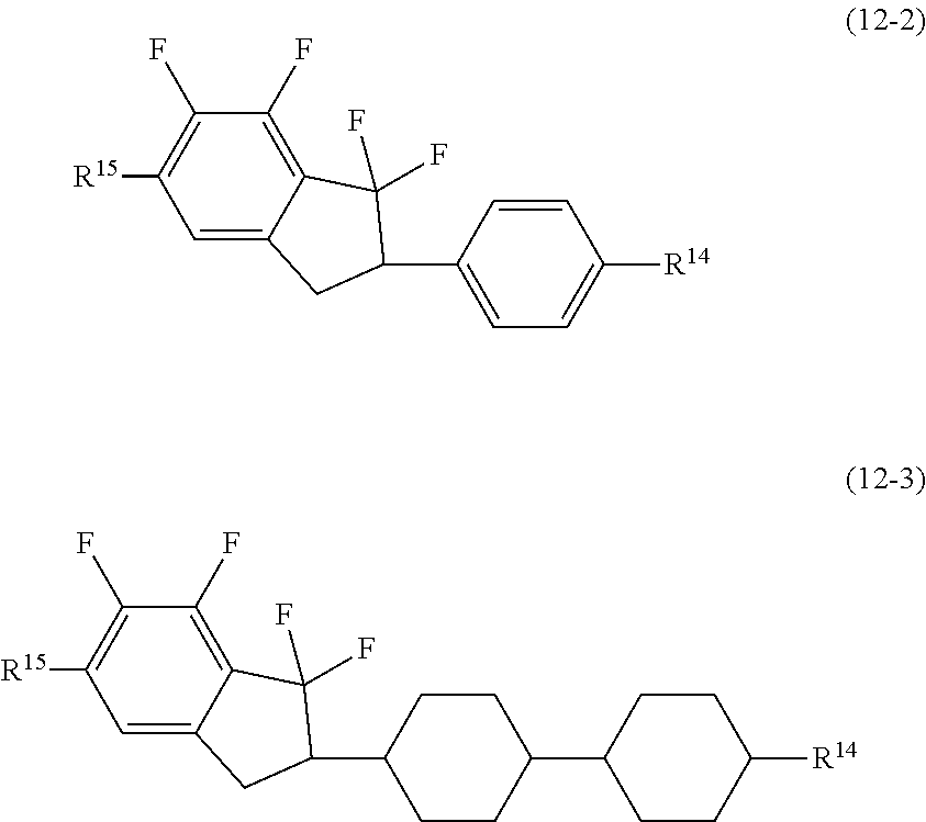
C12=C(F)C(F)=C([R15])C=C1CC(C1=CC=C([R14])C=C1)C2(F)F.C12=C(F)C(F)=C([R15])C=C1CC(C1CCC(C3CCC([R14])CC3)CC1)C2(F)F
